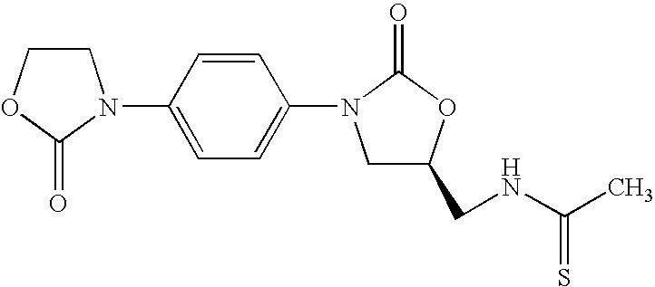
C1COC(=O)N1C1=CC=C(N2CC(CNC(C)=S)OC2=O)C=C1
